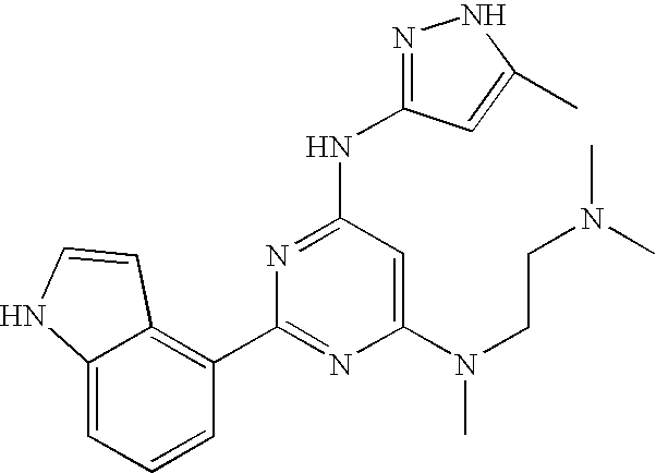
N(C1=NC(C2=C3C(=CC=C2)NC=C3)=NC(N(C)CCN(C)C)=C1)C1=NNC(C)=C1
